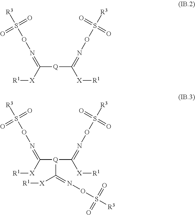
[R1][X]C(=NOS([R3])(=O)=O)[Q]C([X][R1])=NOS([R3])(=O)=O.[R1][X]C(=NOS([R3])(=O)=O)[Q](C([X][R1])=NOS([R3])(=O)=O)C([X][R1])=NOS([R3])(=O)=O
